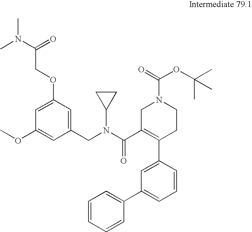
C1(CN(C(C2=C(C3=CC(C4=CC=CC=C4)=CC=C3)CCN(C(=O)OC(C)(C)C)C2)=O)C2CC2)=CC(OCC(=O)N(C)C)=CC(OC)=C1
